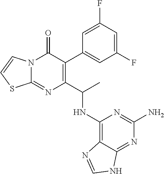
C1(F)=CC(F)=CC(C2=C(C(C)NC3=C4C(=NC(N)=N3)NC=N4)N=C3N(C2=O)C=CS3)=C1
